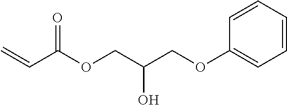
C1=CC=CC=C1OCC(COC(C=C)=O)O
